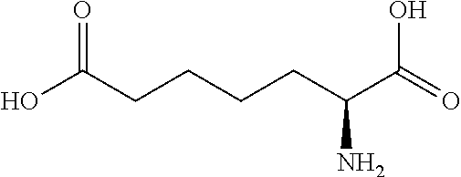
OC(CCCCC(C(=O)O)N)=O
